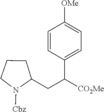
C1=CC(C([CO2Me])CC2CCCN2[Cbz])=CC=C1[OMe]
